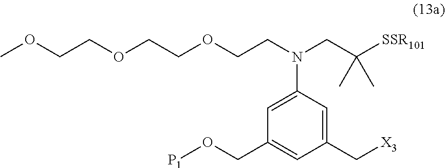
COCCOCCOCCN(CC([SSR101])(C)C)C1=CC(CO[P1])=CC(C[X3])=C1
